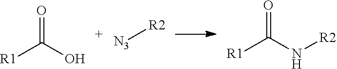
[R1]C(O)=O.[R1]C(N[R2])=O.[N3][R2]
